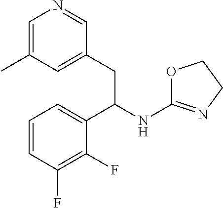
C1=C(C)C=C(CC(NC2=NCCO2)C2=CC=CC(F)=C2F)C=N1
